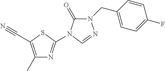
C1=C(CN2C(=O)N(C3=NC(C)=C(C#N)S3)C=N2)C=CC(F)=C1
